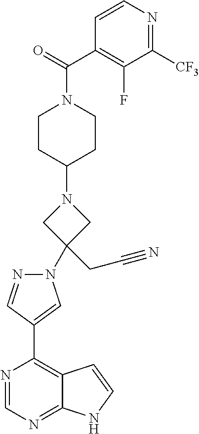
C1(C2=CN(C3(CC#N)CN(C4CCN(C(=O)C5=C(F)C([CF3])=NC=C5)CC4)C3)N=C2)=C2C(=NC=N1)NC=C2
